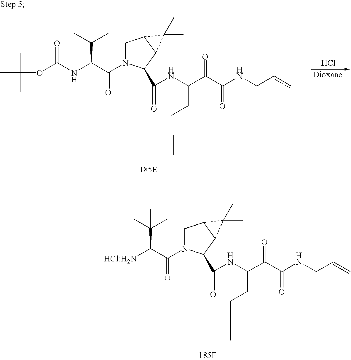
[185F].[HCl:H2N]C(C(=O)N1CC2C(C1C(NC(C(C(NCC=C)=O)=O)CCC#C)=O)C2(C)C)C(C)(C)C.[185E].CC(C)(OC(NC(C(=O)N1CC2C(C1C(NC(C(C(NCC=C)=O)=O)CCC#C)=O)C2(C)C)C(C)(C)C)=O)C.Cl
